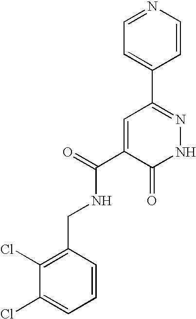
C1=C(C2=NNC(=O)C(C(=O)NCC3=C(Cl)C(Cl)=CC=C3)=C2)C=CN=C1
